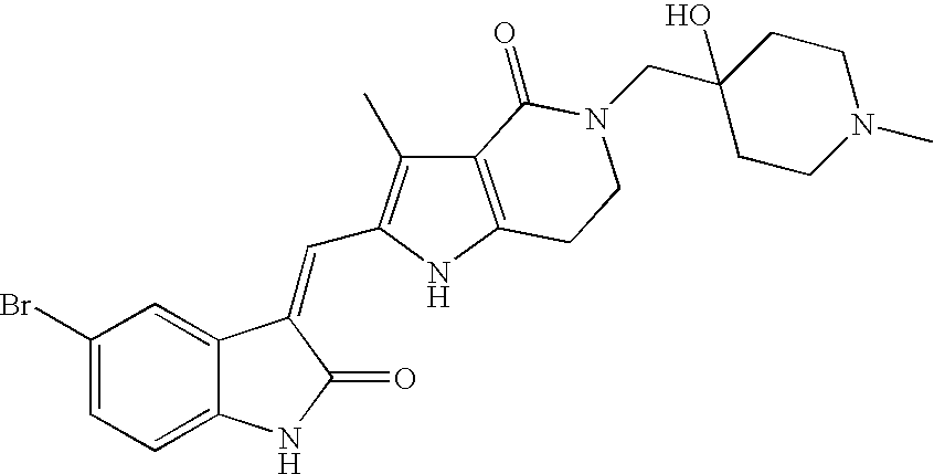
C1=C(Br)C=C2C(=C1)NC(=O)C2=CC1=C(C)C2=C(N1)CCN(CC1(O)CCN(C)CC1)C2=O
